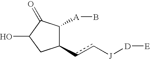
OC1CC(cc[J][D][E])C([A]B)C1=O
